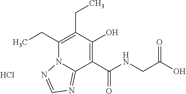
CCC1=C(CC)C(O)=C(C(NCC(O)=O)=O)C2=NC=NN12.Cl
